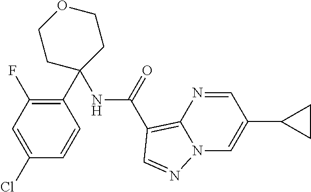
C1(C2=C(F)C=C(Cl)C=C2)(NC(C2=C3N=CC(C4CC4)=CN3N=C2)=O)CCOCC1
